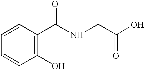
C1=CC=CC(O)=C1C(NCC(O)=O)=O
